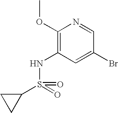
C1(OC)=C(NS(=O)(=O)C2CC2)C=C(Br)C=N1
